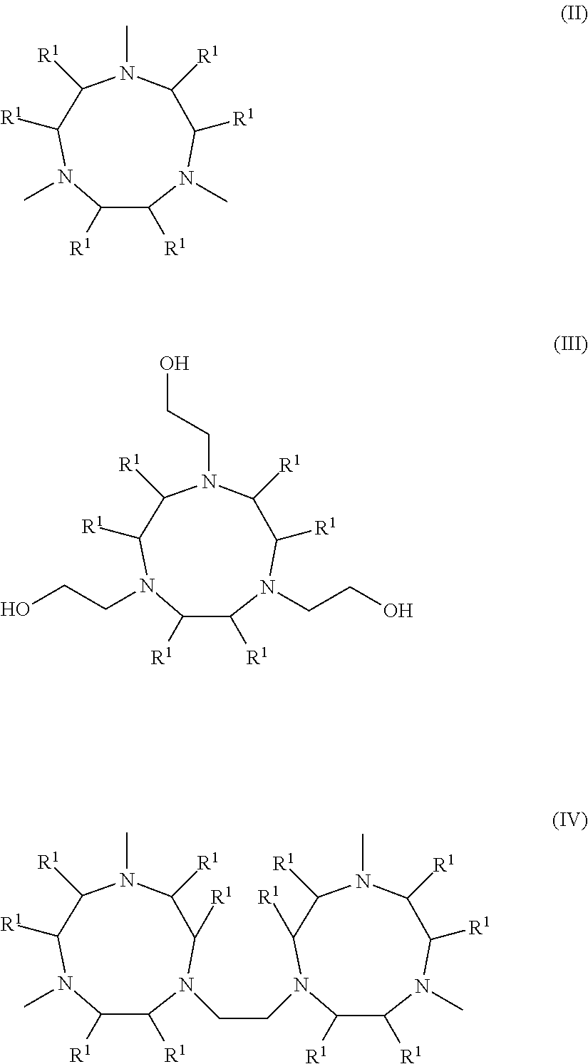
C1([R1])N(C)C([R1])C([R1])N(C)C([R1])C([R1])N(C)C1[R1].C1([R1])N(CCO)C([R1])C([R1])N(CCO)C([R1])C([R1])N(CCO)C1[R1].C1([R1])N(CCN2C([R1])C([R1])N(C)C([R1])C([R1])N(C)C([R1])C2[R1])C([R1])C([R1])N(C)C([R1])C([R1])N(C)C1[R1]
